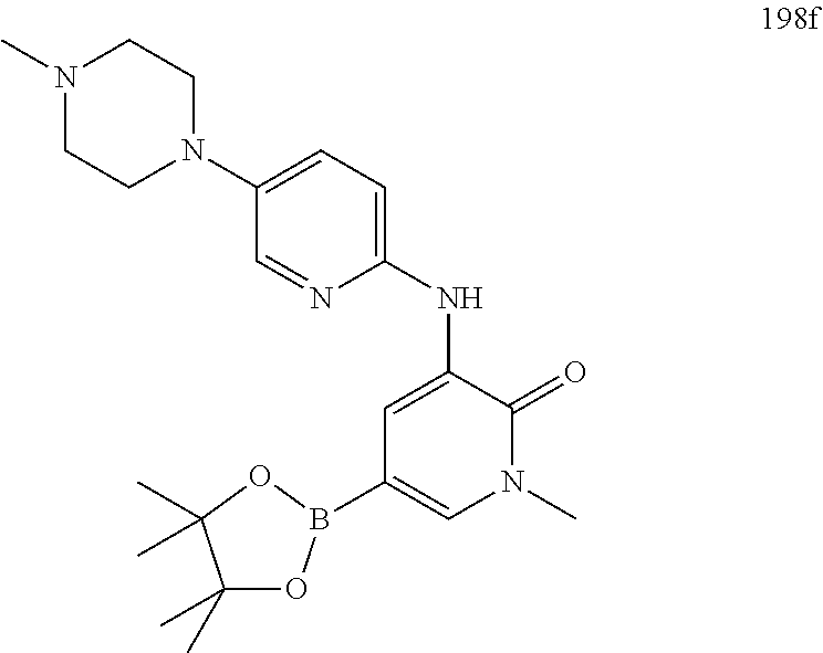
C1(N2CCN(C)CC2)=CC=C(NC2=CC(B3OC(C)(C)C(C)(C)O3)=CN(C)C2=O)N=C1
